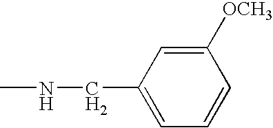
C1([OCH3])=CC(CNC)=CC=C1
